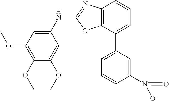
C12=C(C(C3=CC=CC([N+](=O)[O-])=C3)=CC=C1)OC(NC1=CC(OC)=C(OC)C(OC)=C1)=N2
